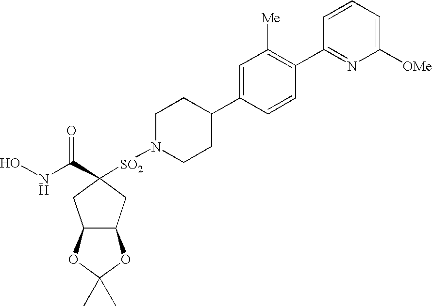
C1N([SO2]C2(C(NO)=O)CC3C(C2)OC(C)(C)O3)CCC(C2=CC([Me])=C(C3=NC([OMe])=CC=C3)C=C2)C1
